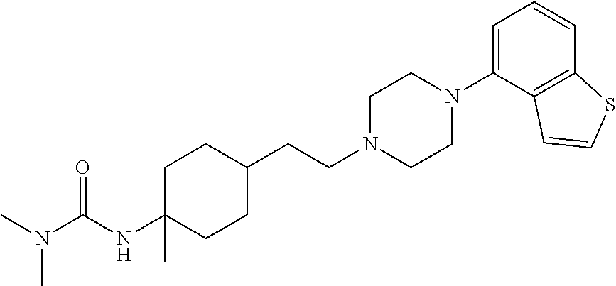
C1C(NC(N(C)C)=O)(C)CCC(CCN2CCN(C3=CC=CC4=C3C=CS4)CC2)C1
